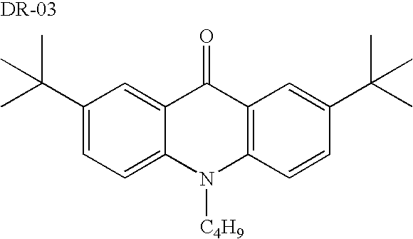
C1(C(C)(C)C)=CC=C2C(=C1)C(=O)C1=C(N2[C4H9])C=CC(C(C)(C)C)=C1
